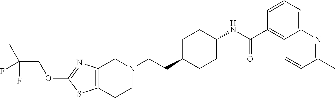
C12=C(CCN(CCC3CCC(NC(C4=C5C(=CC=C4)N=C(C)C=C5)=O)CC3)C1)SC(OCC(C)(F)F)=N2
